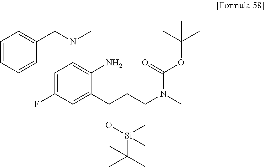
C1=CC=CC(CN(C)C2=C(N)C(C(CCN(C)C(=O)OC(C)(C)C)O[Si](C(C)(C)C)(C)C)=CC(F)=C2)=C1
